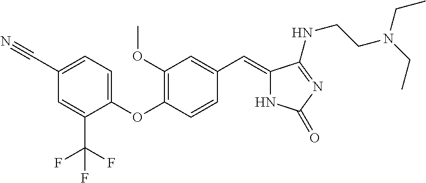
C1(C#N)=CC=C(OC2=C(OC)C=C(C=C3NC(=O)N=C3NCCN(CC)CC)C=C2)C(C(F)(F)F)=C1
